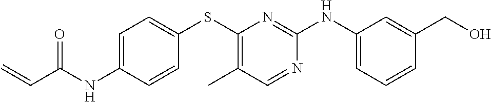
C1=C(NC(C=C)=O)C=CC(SC2=C(C)C=NC(NC3=CC=CC(CO)=C3)=N2)=C1
